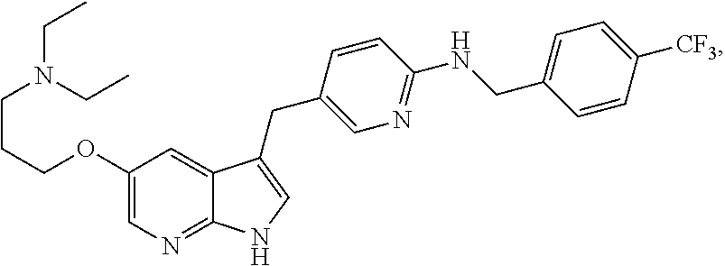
C1(OCCCN(CC)CC)=CN=C2C(=C1)C(CC1=CN=C(NCC3=CC=C([CF3])C=C3)C=C1)=CN2
